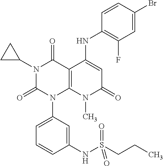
C1(NC2=CC(=O)N(C)C3=C2C(=O)N(C2CC2)C(=O)N3C2=CC=CC(NS(CCC)(=O)=O)=C2)=C(F)C=C(Br)C=C1
